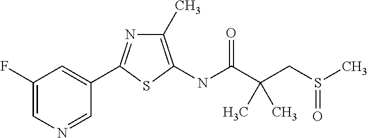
C1(F)=CN=CC(C2=NC(C)=C(NC(=O)C(CS(C)=O)(C)C)S2)=C1
